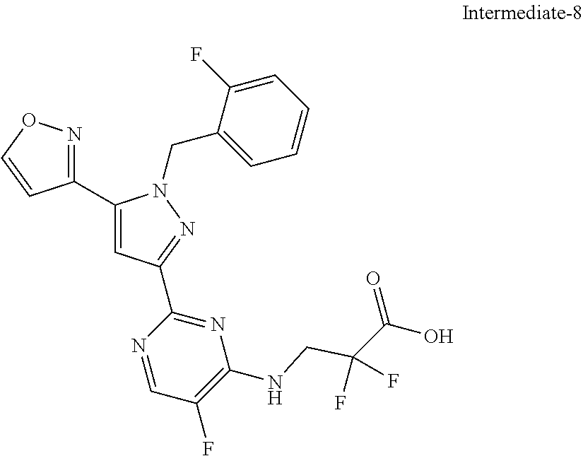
C1(C2=CC(C3=NC(NCC(C(O)=O)(F)F)=C(F)C=N3)=NN2CC2=CC=CC=C2F)=NOC=C1
